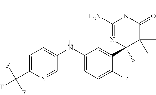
C1=C(C(F)(F)F)N=CC(NC2=CC=C(F)C(C3(C)N=C(N)N(C)C(=O)C3(C)C)=C2)=C1
